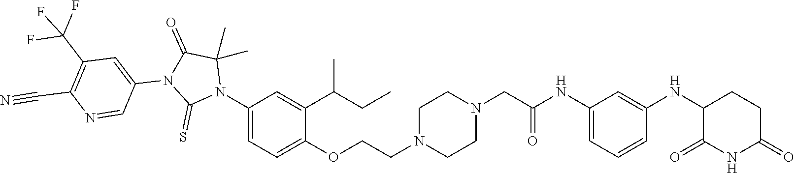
C1=C(NC(CN2CCN(CCOC3=CC=C(N4C(C)(C)C(=O)N(C5=CC(C(F)(F)F)=C(C#N)N=C5)C4=S)C=C3C(CC)C)CC2)=O)C=C(NC2C(=O)NC(=O)CC2)C=C1
